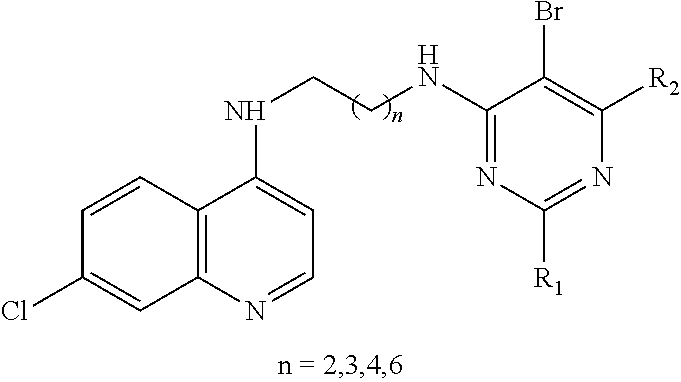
C12=C(N=CC=C1NCCNC1=NC([R1])=NC([R2])=C1Br)C=C(Cl)C=C2
